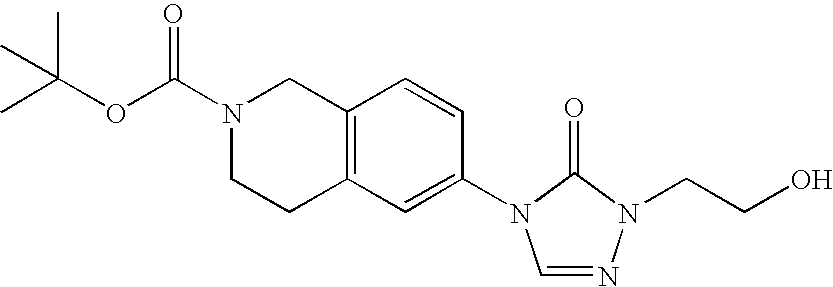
C1=NN(CCO)C(=O)N1C1=CC2=C(C=C1)CN(C(OC(C)(C)C)=O)CC2
